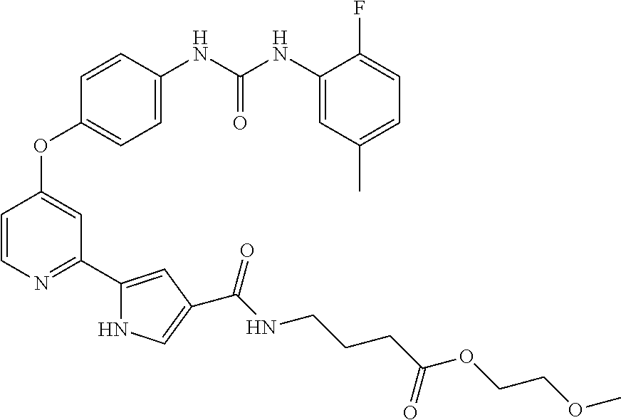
C1=C(NC(NC2=CC(C)=CC=C2F)=O)C=CC(OC2=CC(C3=CC(C(NCCCC(OCCOC)=O)=O)=CN3)=NC=C2)=C1
